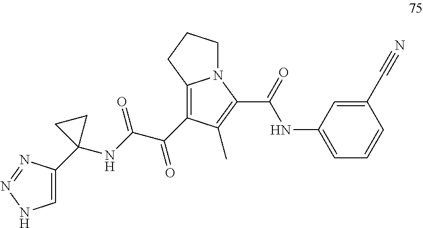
C12=C(C(C(NC3(C4=CNN=N4)CC3)=O)=O)C(C)=C(C(=O)NC3=CC=CC(C#N)=C3)N1CCC2
